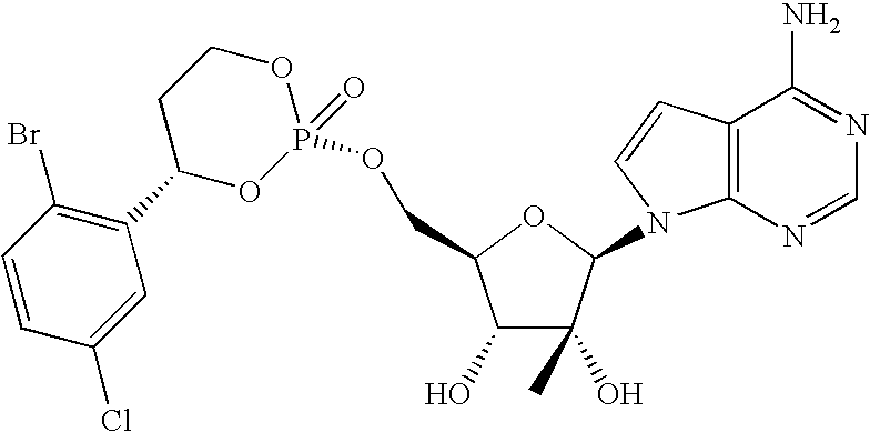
C1(O)C(O)(C)C(N2C3=C(C=C2)C(N)=NC=N3)OC1COP1(=O)OCCC(C2=C(Br)C=CC(Cl)=C2)O1
